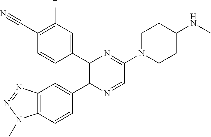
C12=C(C=CC(C3=C(C4=CC(F)=C(C#N)C=C4)N=C(N4CCC(NC)CC4)C=N3)=C1)N(C)N=N2
